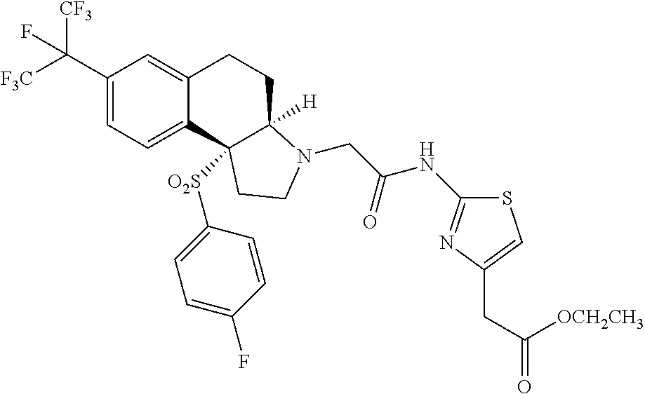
C1(C([F3C])([CF3])F)=CC=C2C(=C1)CCC1([H])C2([O2S]C2=CC=C(F)C=C2)CCN1CC(NC1=NC(CC([OCH2CH3])=O)=CS1)=O
